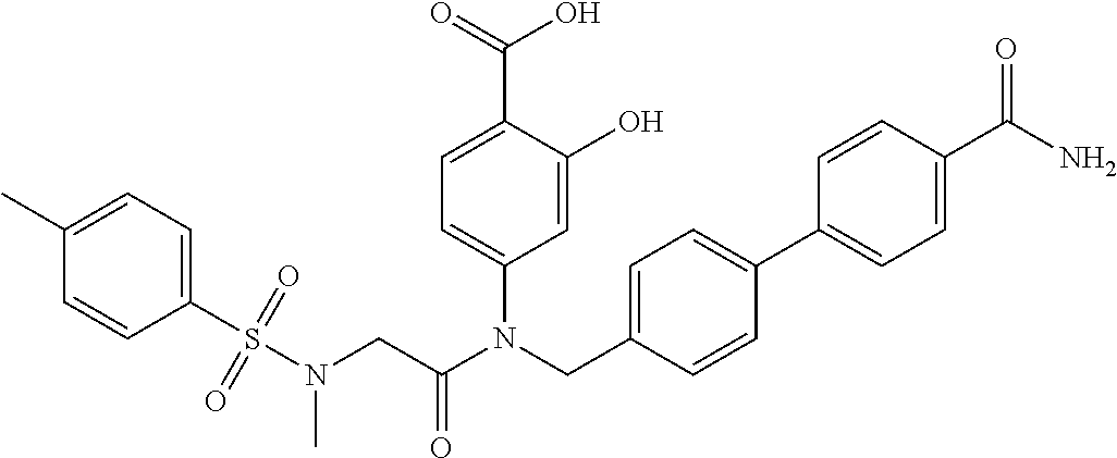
C1=C(O)C(C(=O)O)=CC=C1N(CC1=CC=C(C2=CC=C(C(N)=O)C=C2)C=C1)C(CN(S(C1=CC=C(C)C=C1)(=O)=O)C)=O
